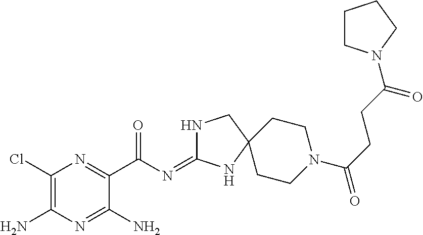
C1(Cl)=C(N)N=C(N)C(C(=O)N=C2NCC3(N2)CCN(C(=O)CCC(=O)N2CCCC2)CC3)=N1
